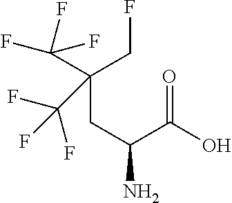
FC(C(CC(N)C(O)=O)(CF)C(F)(F)F)(F)F
